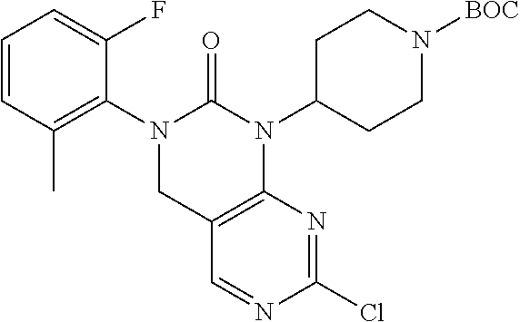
C1=CC(C)=C(N2CC3=C(N=C(Cl)N=C3)N(C3CCN([BOC])CC3)C2=O)C(F)=C1
